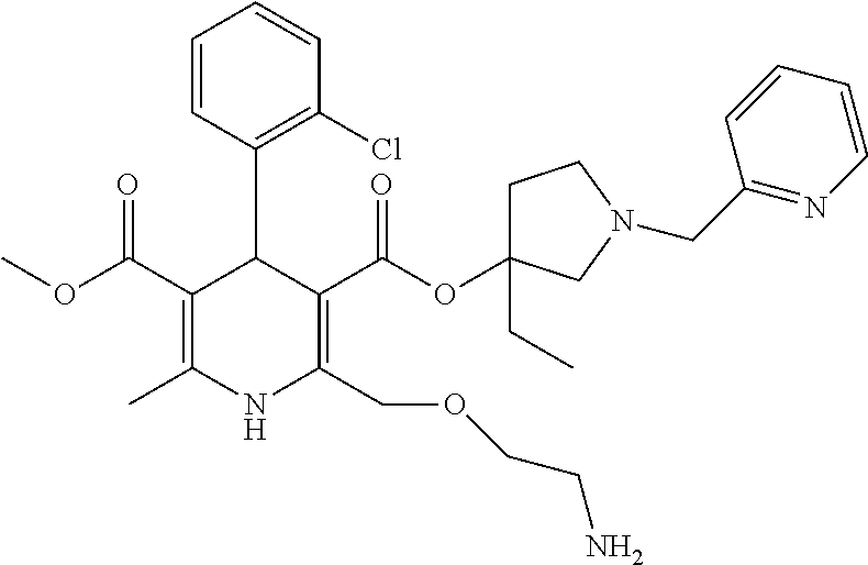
C1=CC(C2C(C(OC)=O)=C(C)NC(COCCN)=C2C(OC2(CC)CCN(CC3=NC=CC=C3)C2)=O)=C(Cl)C=C1
